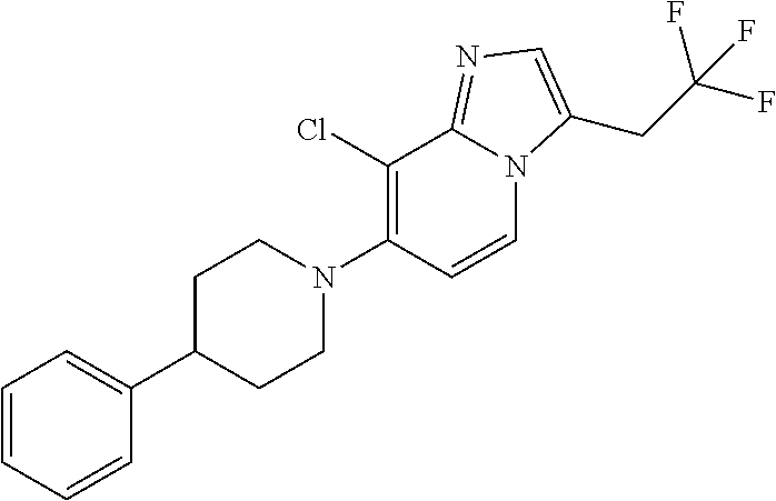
N1(C2=C(Cl)C3=NC=C(CC(F)(F)F)N3C=C2)CCC(C2=CC=CC=C2)CC1
